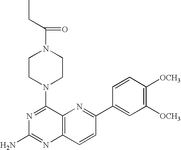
C1(N2CCN(C(CC)=O)CC2)=NC(N)=NC2=C1N=C(C1=CC([OCH3])=C([OCH3])C=C1)C=C2
